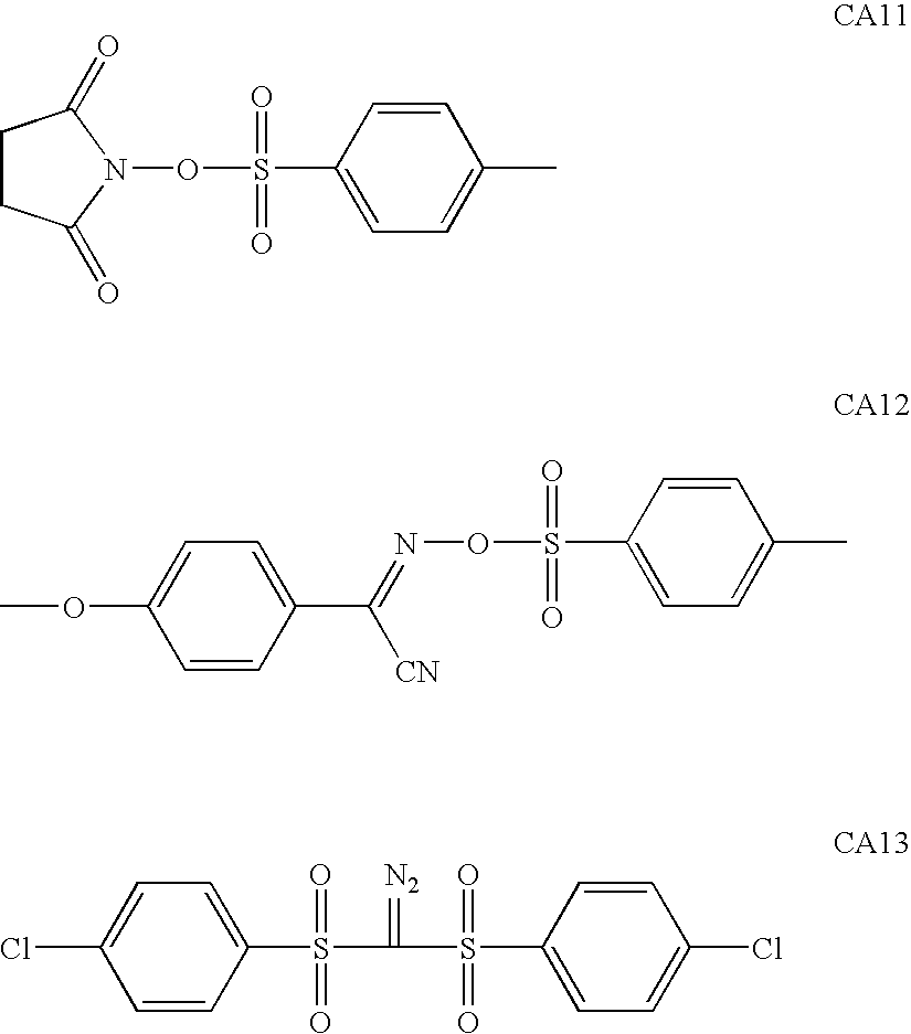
C1CC(=O)N(OS(C2=CC=C(C)C=C2)(=O)=O)C1=O.N(OS(C1=CC=C(C)C=C1)(=O)=O)=C(C1=CC=C(OC)C=C1)[CN].ClC1=CC=C(S(C(S(C2=CC=C(Cl)C=C2)(=O)=O)=[N2])(=O)=O)C=C1
